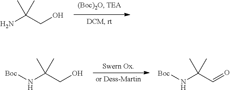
NC(CO)(C)C.N(C(CO)(C)C)[Boc].N(C(C=O)(C)C)[Boc]
